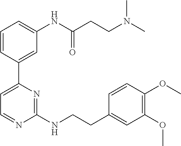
C1=CC(C2=CC=NC(NCCC3=CC(OC)=C(OC)C=C3)=N2)=CC(NC(CCN(C)C)=O)=C1
